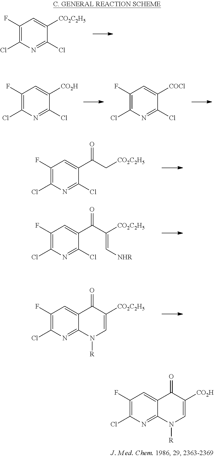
C1(F)=C(Cl)N=C(Cl)C([CO2C2H5])=C1.C1(F)=C(Cl)N=C(Cl)C([CO2H])=C1.C1(F)=C(Cl)N=C(Cl)C([COCl])=C1.C1(F)=C(Cl)N=C(Cl)C(C(C[CO2C2H5])=O)=C1.C1(F)=C(Cl)N=C(Cl)C(C(C([CO2C2H5])=C[NHR])=O)=C1.C1(F)=C(Cl)N=C2C(=C1)C(=O)C([CO2C2H5])=CN2[R].C1(F)=C(Cl)N=C2C(=C1)C(=O)C([CO2H])=CN2[R]
